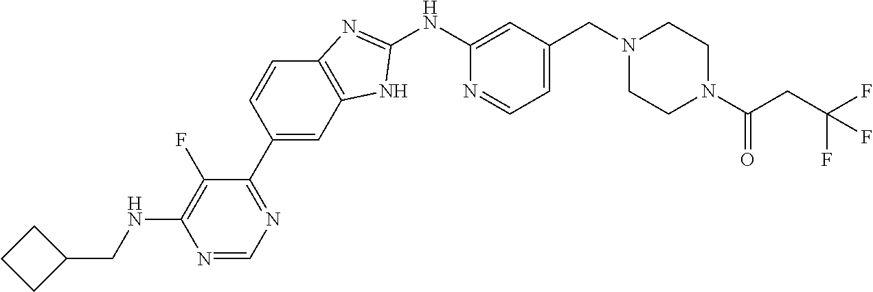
C1=CC(C2=NC=NC(NCC3CCC3)=C2F)=CC2=C1N=C(NC1=CC(CN3CCN(C(CC(F)(F)F)=O)CC3)=CC=N1)N2
